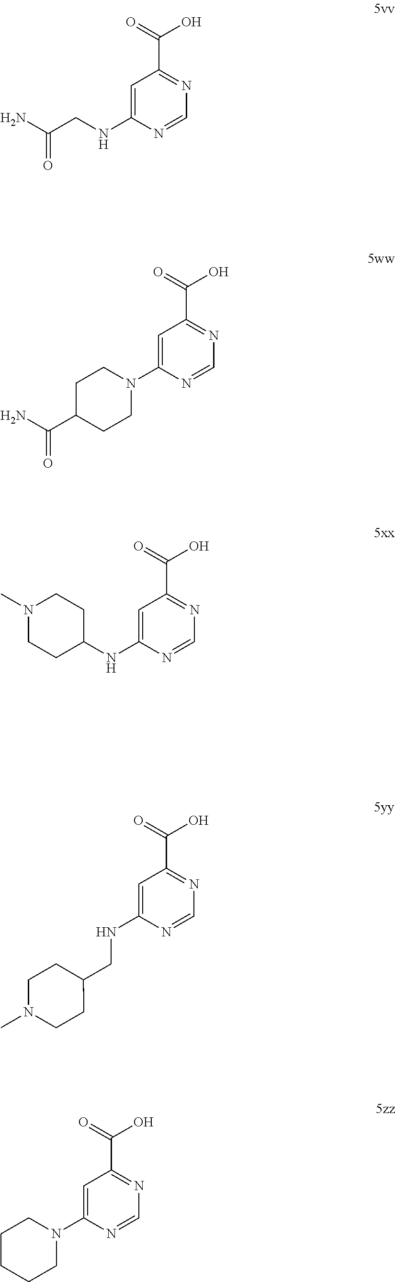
C1=C(NC2CCN(C)CC2)N=CN=C1C(=O)O.C1=C(NCC(N)=O)N=CN=C1C(=O)O.C1=C(N2CCC(C(N)=O)CC2)N=CN=C1C(=O)O.C1=C(NCC2CCN(C)CC2)N=CN=C1C(=O)O.C1=C(N2CCCCC2)N=CN=C1C(=O)O
